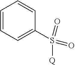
C1=CC=C(S(=O)(=O)[Q])C=C1
